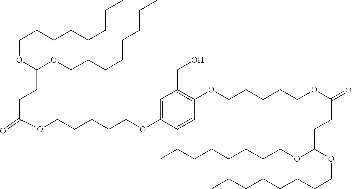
C(OCCCCCOC1=CC(CO)=C(OCCCCCOC(=O)CCC(OCCCCCCCC)OCCCCCCCC)C=C1)(=O)CCC(OCCCCCCCC)OCCCCCCCC
